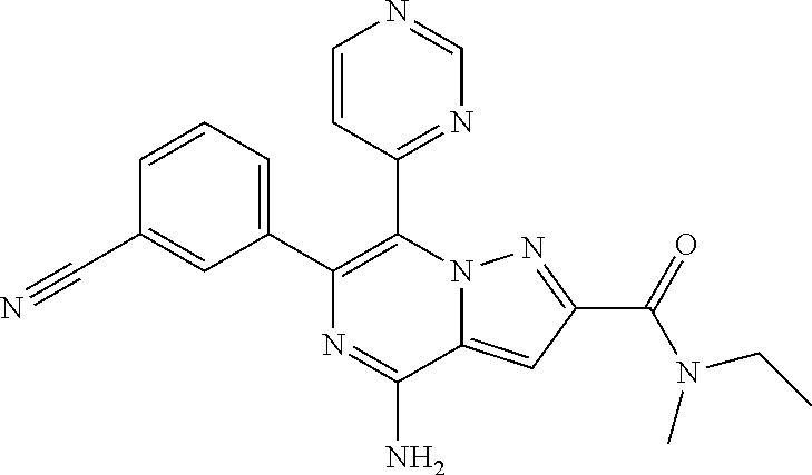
C1=CC=C(C2=C(C3=NC=NC=C3)N3C(=CC(C(=O)N(C)CC)=N3)C(N)=N2)C=C1C#N
